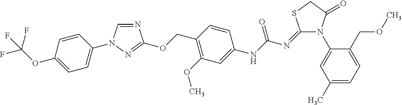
N1=CN(C2=CC=C(OC(F)(F)F)C=C2)N=C1OCC1=C(OC)C=C(NC(N=C2N(C3=CC(C)=CC=C3COC)C(=O)CS2)=O)C=C1
